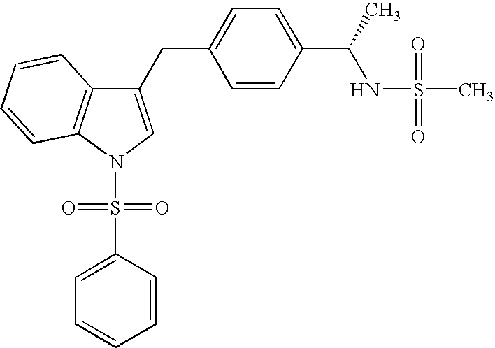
C1(CC2=CC=C(C(C)NS(=O)(=O)C)C=C2)=CN(S(=O)(=O)C2=CC=CC=C2)C2=C1C=CC=C2
